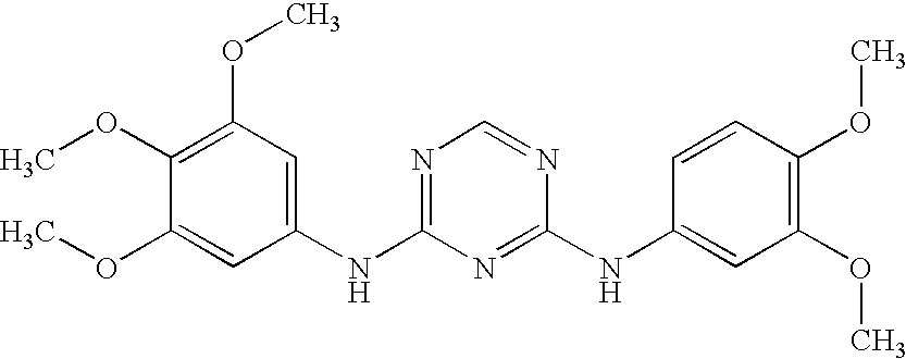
C1(OC)=C(OC)C=C(NC2=NC=NC(NC3=CC(OC)=C(OC)C=C3)=N2)C=C1OC
